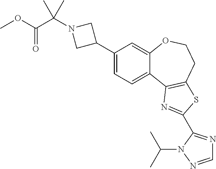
C1(C2CN(C(C(OC)=O)(C)C)C2)=CC=C2C(=C1)OCCC1=C2N=C(C2=NC=NN2C(C)C)S1
